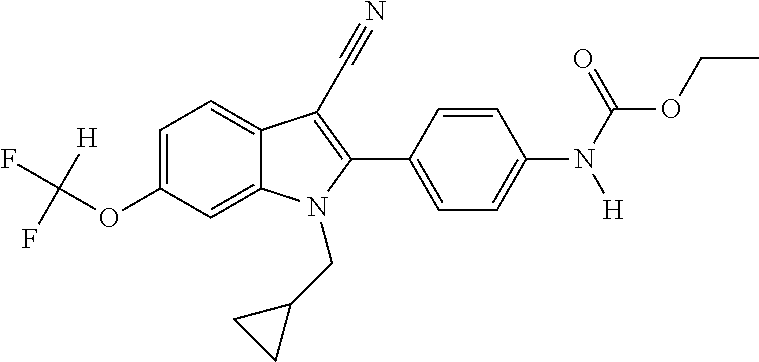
C1=C(OC(F)(F)[H])C=C2C(=C1)C(C#N)=C(C1=CC=C(N(C(OCC)=O)[H])C=C1)N2CC1CC1
